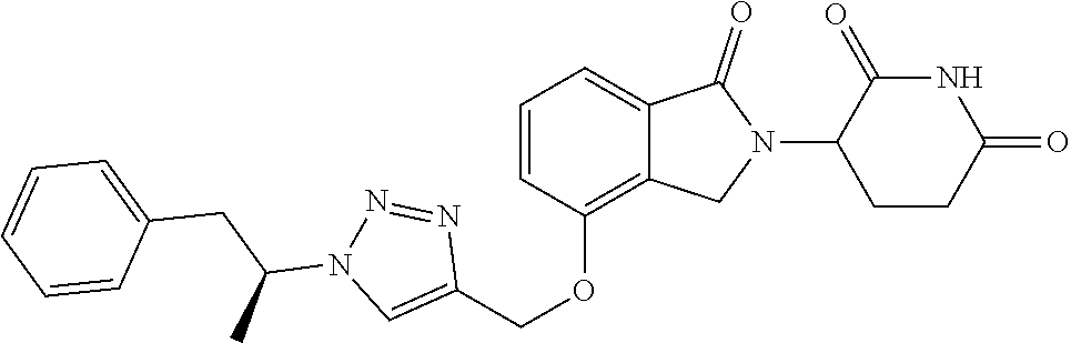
C1(OCC2=CN(C(CC3=CC=CC=C3)C)N=N2)=C2C(=CC=C1)C(=O)N(C1CCC(=O)NC1=O)C2
